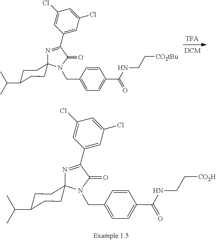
N1=C(C2=CC(Cl)=CC(Cl)=C2)C(=O)N(CC2=CC=C(C(NCC[CO2tBu])=O)C=C2)C12CCC(C(C)C)CC2.N1=C(C2=CC(Cl)=CC(Cl)=C2)C(=O)N(CC2=CC=C(C(NCC[CO2H])=O)C=C2)C12CCC(C(C)C)CC2
